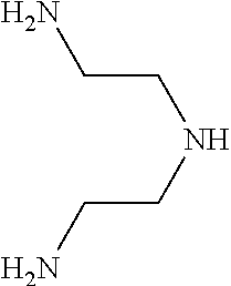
C(CNCCN)N
